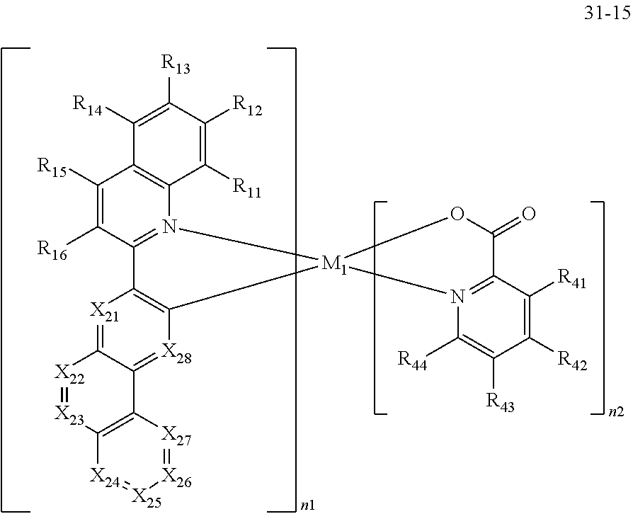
[X21]1=C2C(=[X28]C3=C1C1=N(C4=C(C([R15])=C1[R16])C([R14])=C([R13])C([R12])=C4[R11])[M1]31N3=C(C([R41])=C([R42])C([R43])=C3[R44])C(=O)O1)C1=C([X23]=[X22]2)[X24]=[X25][X26]=[X27]1
